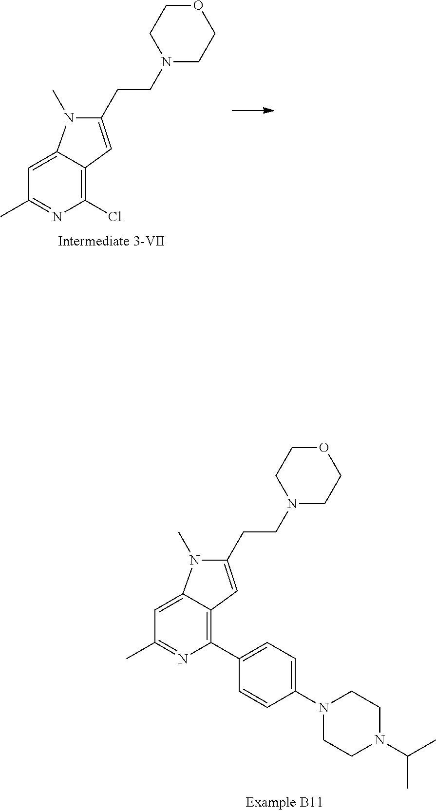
C1(CCN2CCOCC2)=CC2=C(Cl)N=C(C)C=C2N1C.C1(CCN2CCOCC2)=CC2=C(C3=CC=C(N4CCN(C(C)C)CC4)C=C3)N=C(C)C=C2N1C
